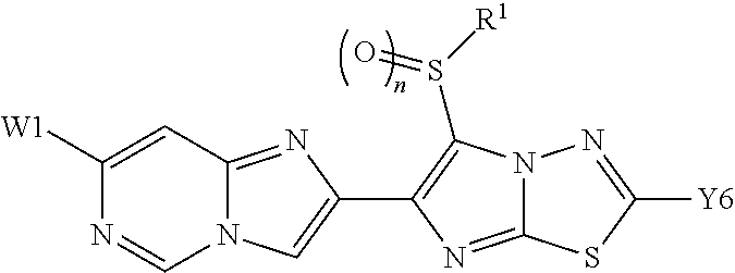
N12C(=NC(C3=C(S([R1])=O)N4C(=N3)SC([Y6])=N4)=C1)C=C([W1])N=C2
